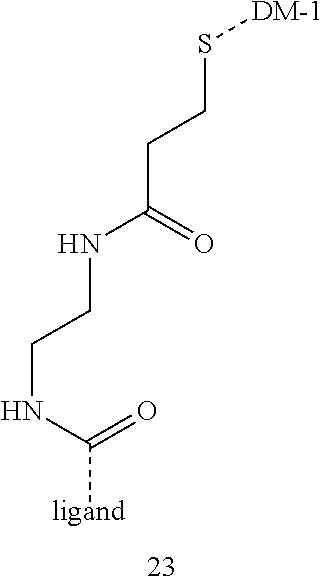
[ligand]C(NCCNC(CCS[DM-1])=O)=O
